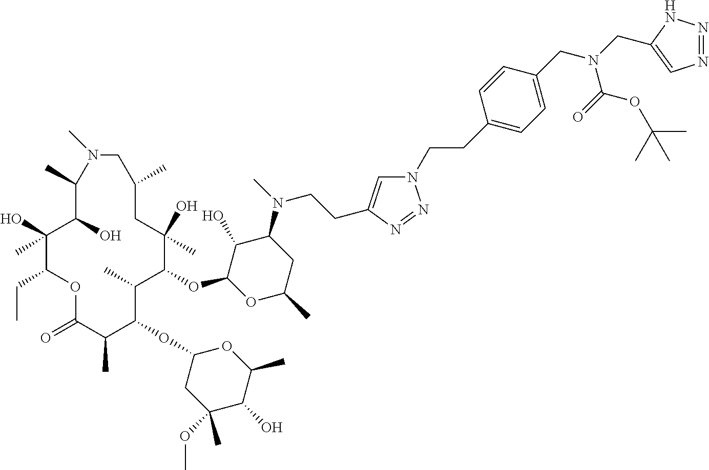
C1(O)C(OC2C(C)C(OC3CC(OC)(C)C(O)C(C)O3)C(C)C(=O)OC(CC)C(O)(C)C(O)C(C)N(C)CC(C)CC2(O)C)OC(C)CC1N(C)CCC1=CN(CCC2=CC=C(CN(C(OC(C)(C)C)=O)CC3=CN=NN3)C=C2)N=N1
